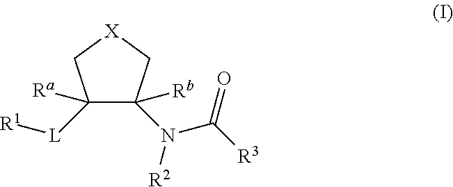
C1([Ra])([L][R1])C([Rb])(N([R2])C([R3])=O)C[X]C1
